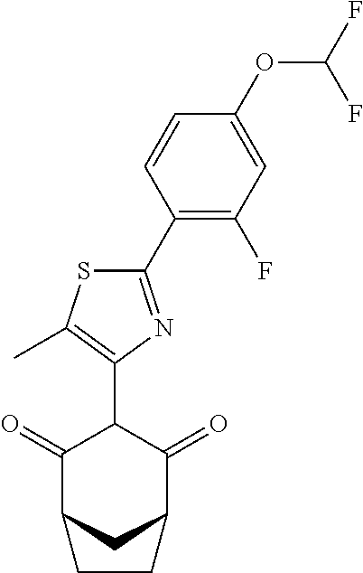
C1(=O)C2CC(C(=O)C1C1=C(C)SC(C3=C(F)C=C(OC(F)F)C=C3)=N1)CC2
